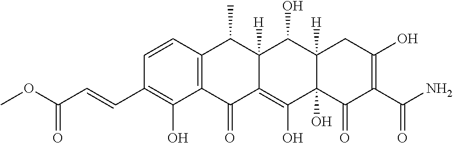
C1=CC2=C(C(O)=C1C=CC(OC)=O)C(=O)C1=C(O)C3(O)C([H])(C(O)C1([H])C2C)CC(O)=C(C(N)=O)C3=O
